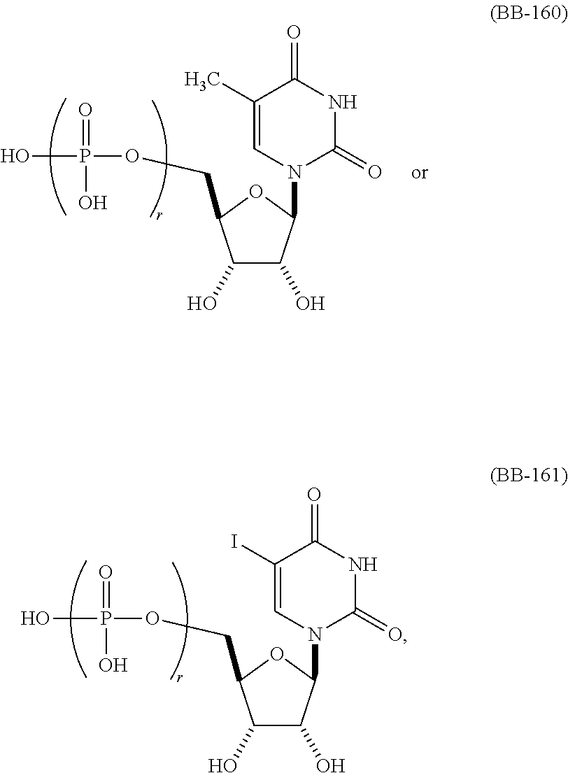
C1(O)C(O)C(N2C(=O)NC(=O)C(I)=C2)OC1COP(O)(=O)O.C1(O)C(O)C(N2C(=O)NC(=O)C(C)=C2)OC1COP(O)(=O)O
